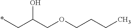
CCC(COCCCC)O
